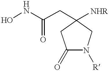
ONC(CC1([NHR])CN([R])C(=O)C1)=O
